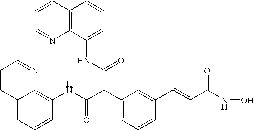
C(C1=CC=CC(C=CC(=O)NO)=C1)(C(NC1=C2C(=CC=C1)C=CC=N2)=O)C(=O)NC1=CC=CC2=C1N=CC=C2
